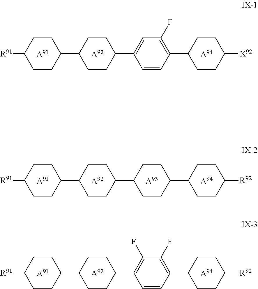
C1CC(C2CCC(C3=CC(F)=C(C4CCC([X92])CC4)C=C3)CC2)CCC1[R91].[A91].[A92].[A94].C1CC(C2CCC(C3CCC(C4CCC([R92])CC4)CC3)CC2)CCC1[R91].[A91].[A92].[A94].[A93].[A91].[A92].[A94].C1CC(C2CCC(C3=C(F)C(F)=C(C4CCC([R92])CC4)C=C3)CC2)CCC1[R91]
